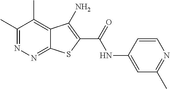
C1(C)=NN=C2C(=C1C)C(N)=C(C(=O)NC1=CC(C)=NC=C1)S2
